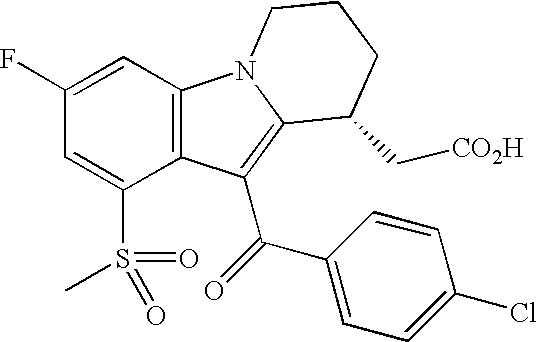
C1(F)=CC2=C(C(S(C)(=O)=O)=C1)C(C(=O)C1=CC=C(Cl)C=C1)=C1N2CCCC1C[CO2H]
